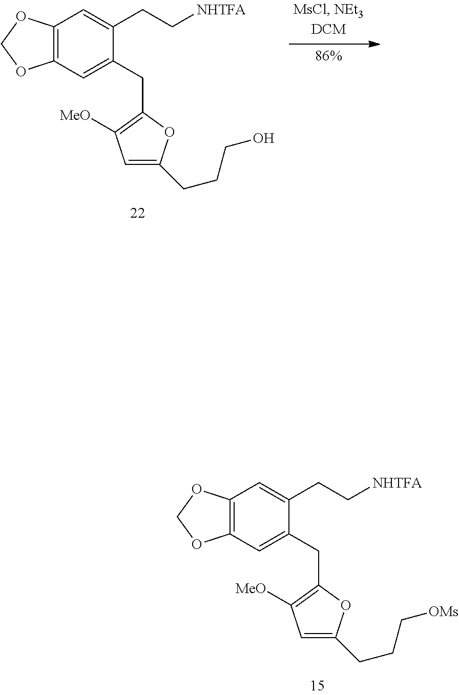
C12=C(C=C(CC3=C([MeO])C=C(CCCO)O3)C(CC[NHTFA])=C1)OCO2.C12=C(C=C(CC3=C([MeO])C=C(CCC[OMs])O3)C(CC[NHTFA])=C1)OCO2
